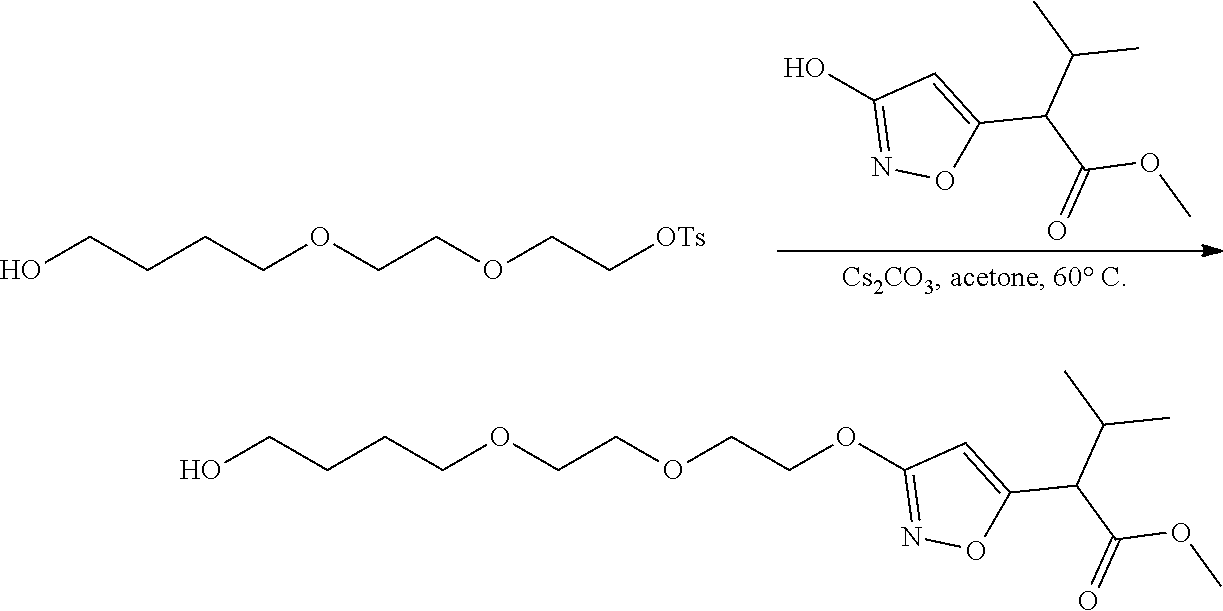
OCCCCOCCOCC[OTs].OC1=NOC(C(C(=O)OC)C(C)C)=C1.OCCCCOCCOCCOC1=NOC(C(C(=O)OC)C(C)C)=C1
